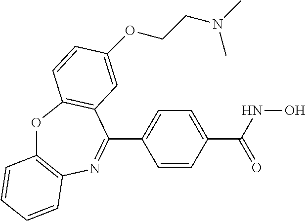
O1C2=C(N=C(C3=CC=C(C(=O)NO)C=C3)C3=C1C=CC(OCCN(C)C)=C3)C=CC=C2
